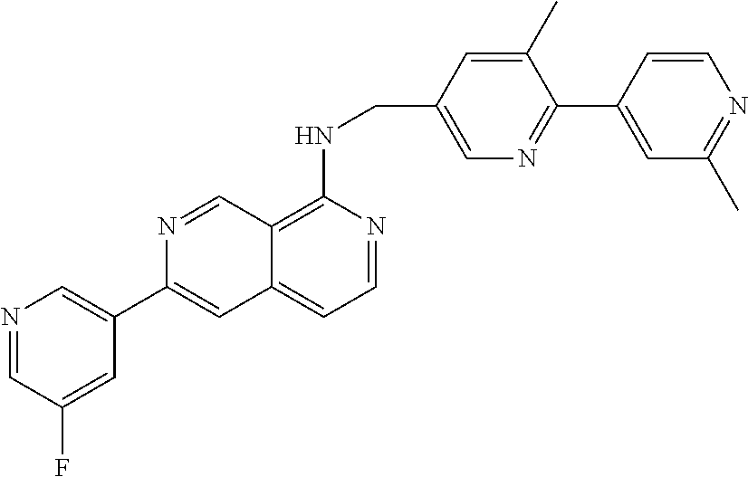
C1(C2=CC3=CC=NC(NCC4=CN=C(C5=CC(C)=NC=C5)C(C)=C4)=C3C=N2)=CN=CC(F)=C1
